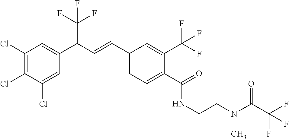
C1(Cl)=C(Cl)C(Cl)=CC(C(C=CC2=CC=C(C(=O)NCCN(C(C(F)(F)F)=O)C)C(C(F)(F)F)=C2)C(F)(F)F)=C1
